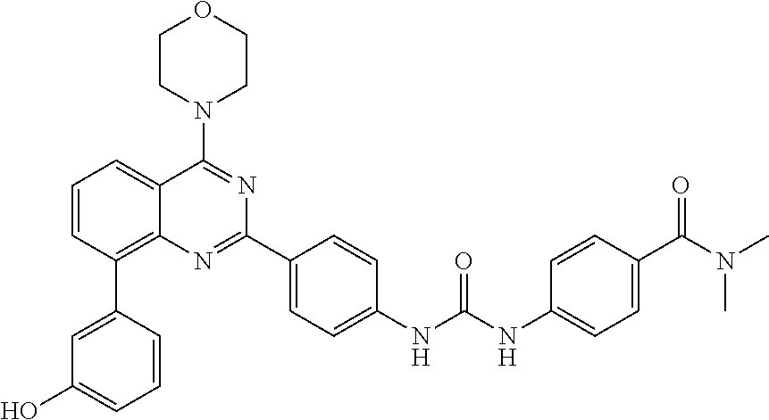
C1=CC=C2C(=C1C1=CC(O)=CC=C1)N=C(C1=CC=C(NC(NC3=CC=C(C(N(C)C)=O)C=C3)=O)C=C1)N=C2N1CCOCC1
